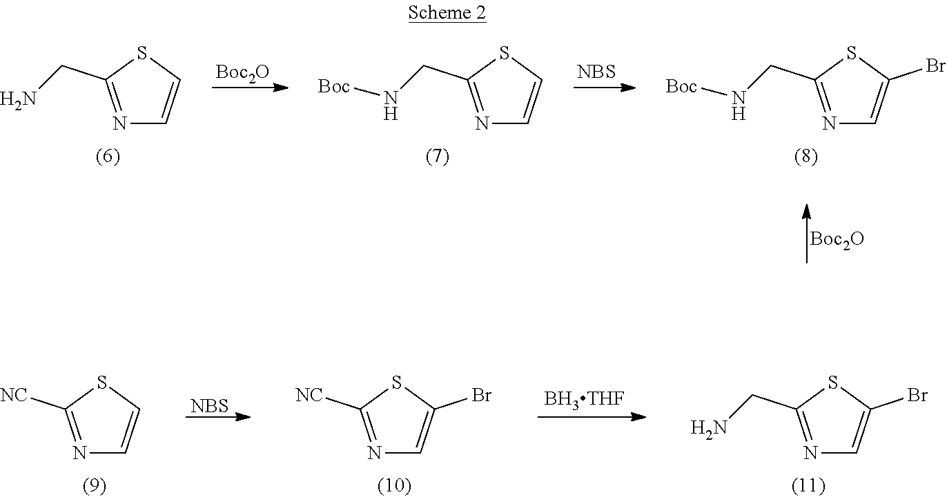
N1=C(CN)SC=C1.[Boc2O].N1=C(CN[Boc])SC=C1.[NBS].[Boc2O].N1=C(CN[Boc])SC(Br)=C1.N1=C(CN)SC(Br)=C1.N1=C([NC])SC(Br)=C1.[NBS].N1=C([NC])SC=C1.[BH3THF]
